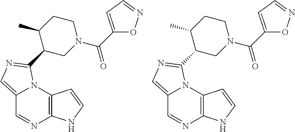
C12=CN=C(C3CN(C(C4=CC=NO4)=O)CCC3C)N1C1=C(N=C2)NC=C1.C12=CN=C(C3CN(C(C4=CC=NO4)=O)CCC3C)N1C1=C(N=C2)NC=C1
